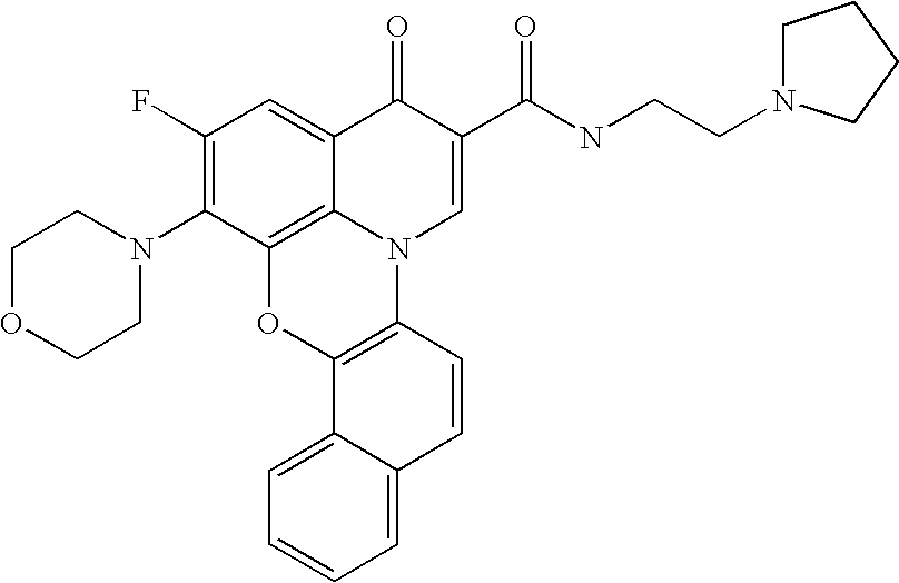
C12=C3C(=CC(F)=C1N1CCOCC1)C(=O)C(C(=O)NCCN1CCCC1)=CN3C1=C(O2)C2=CC=CC=C2C=C1
